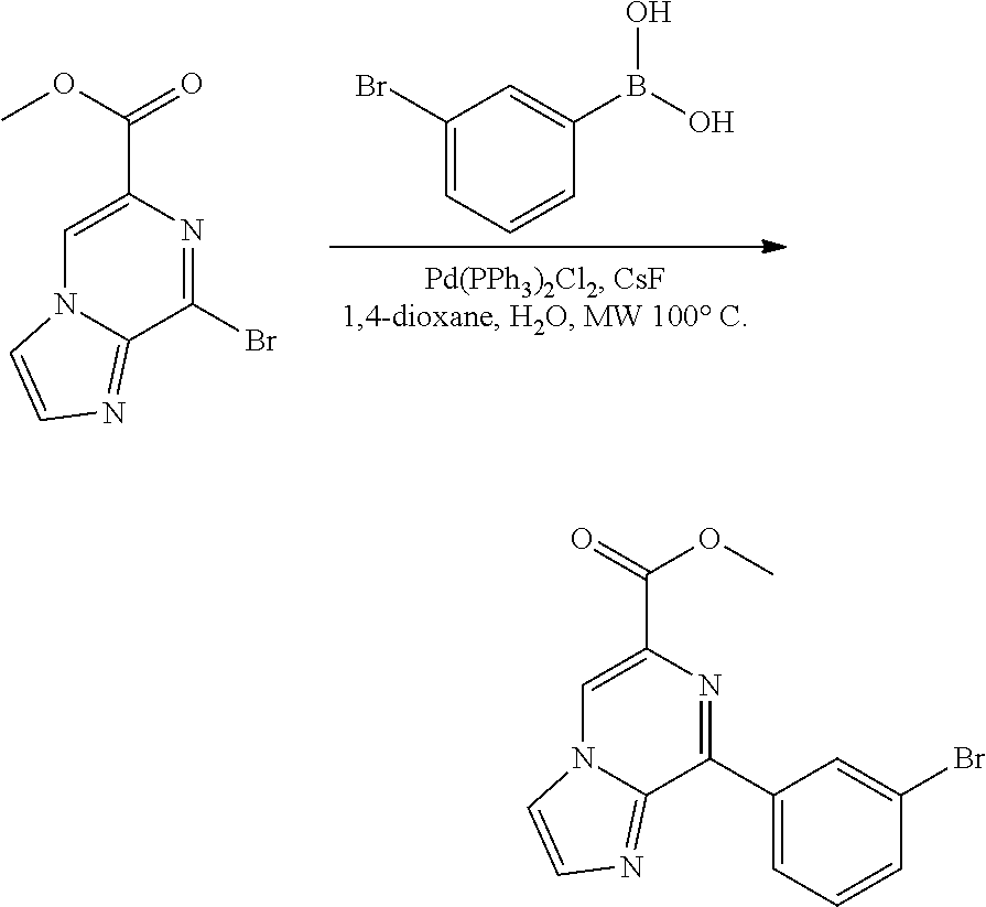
C1(Br)=CC=CC(B(O)O)=C1.N12C=C(C(OC)=O)N=C(Br)C1=NC=C2.N12C=C(C(=O)OC)N=C(C3=CC=CC(Br)=C3)C1=NC=C2
